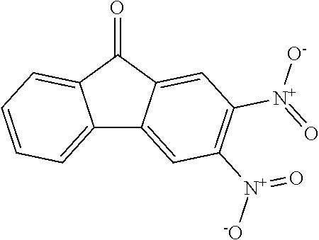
C12=CC=CC=C1C(=O)C1=CC([N+](=O)[O-])=C([N+](=O)[-O])C=C21
